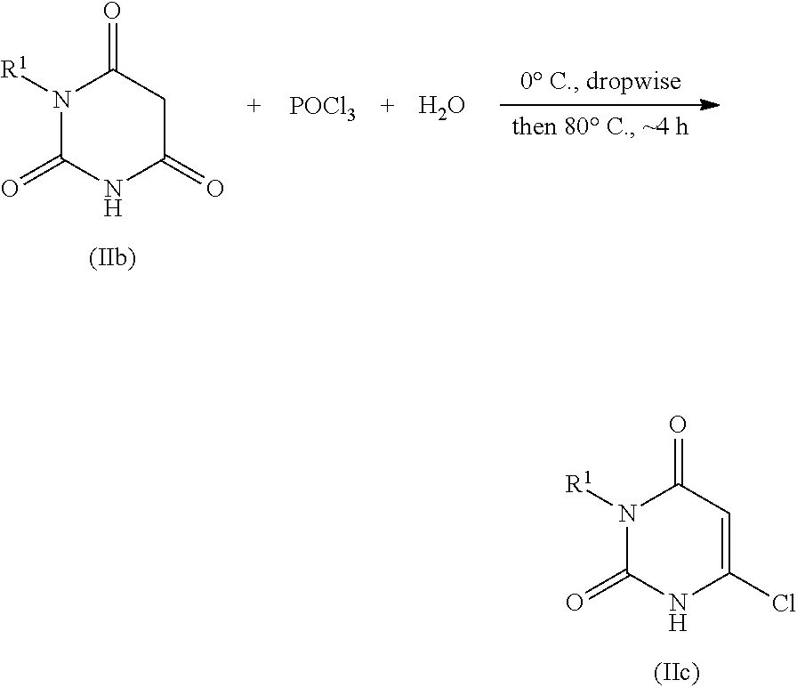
N1([R1])C(=O)NC(=O)CC1=O.[POCl3].O.N1([R1])C(=O)NC(Cl)=CC1=O
